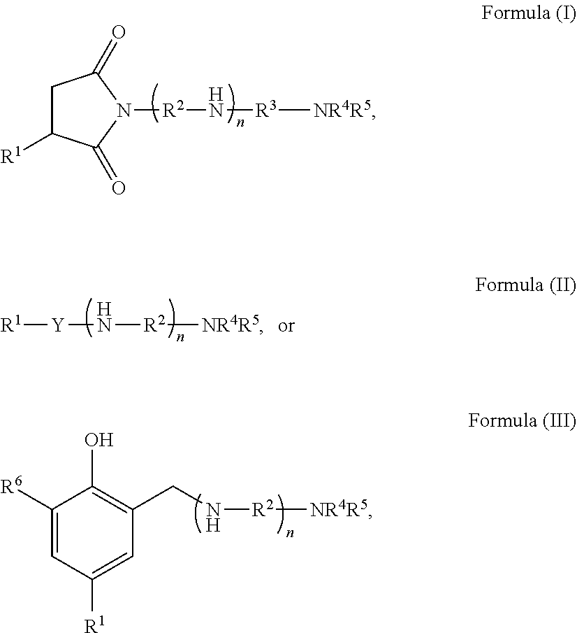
C1C([R1])C(=O)N([R2]N[R3][NR4R5])C1=O.[R1][Y]N[R2][NR4R5].C(N[R2][NR4R5])C1=C(O)C([R6])=CC([R1])=C1
